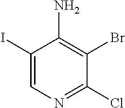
C1(I)=CN=C(Cl)C(Br)=C1N
